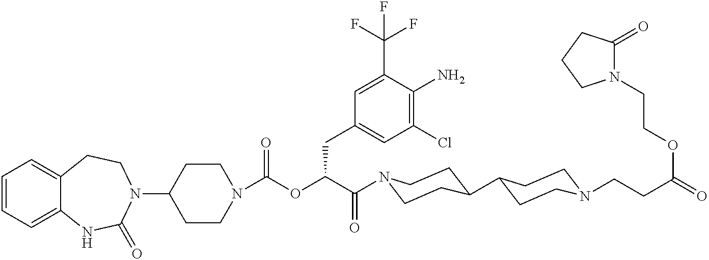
C1(N2CCC3=CC=CC=C3NC2=O)CCN(C(OC(C(=O)N2CCC(C3CCN(CCC(=O)OCCN4C(=O)CCC4)CC3)CC2)CC2=CC(Cl)=C(N)C(C(F)(F)F)=C2)=O)CC1
